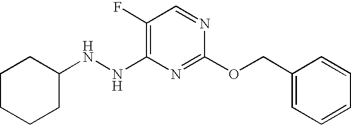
C1(F)=C(NNC2CCCCC2)N=C(OCC2=CC=CC=C2)N=C1
